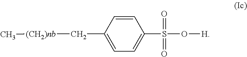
C1=C(C[(CH2)nb]C)C=CC(S(O[H])(=O)=O)=C1
